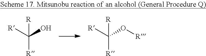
C([R])([R])(O)[R].C([R])([R])(O[R])[R]
